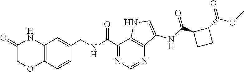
C12=C(C=CC(CNC(C3=NC=NC4=C3NC=C4NC(=O)C3C(C(OC)=O)CC3)=O)=C1)OCC(=O)N2
